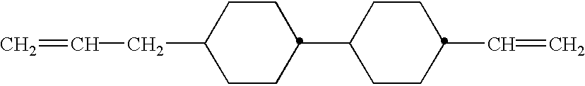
C1(C2CCC(C=C)CC2)CCC(CC=C)CC1
